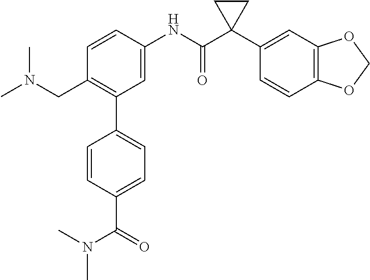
C1=CC(NC(C2(C3=CC4=C(C=C3)OCO4)CC2)=O)=CC(C2=CC=C(C(N(C)C)=O)C=C2)=C1CN(C)C
